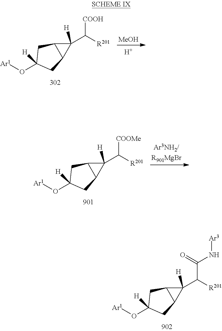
C1([H])(C([R201])[COOH])C2C1CC([H])(O[Ar1])C2.[MeOH].[H].[Ar3NH2/R901MgBr].C1([H])(C([R201])[COOMe])C2C1CC([H])(O[Ar1])C2.C1([H])(C([R201])C(=O)N[Ar3])C2C1CC([H])(O[Ar1])C2
